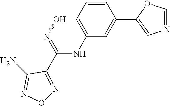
N(C(=NO)C1=NON=C1N)C1=CC=CC(C2=CN=CO2)=C1
